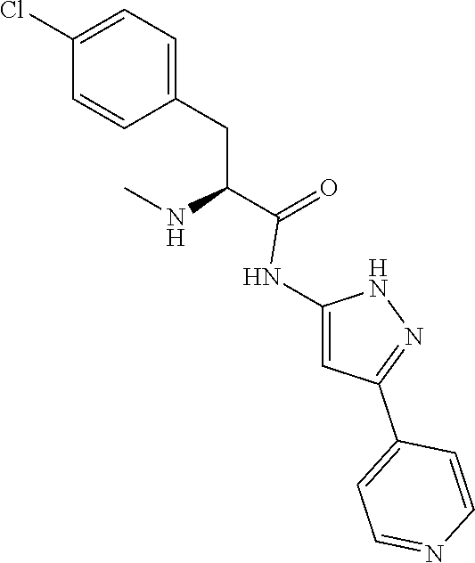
C1=C(CC(C(=O)NC2=CC(C3=CC=NC=C3)=NN2)NC)C=CC(Cl)=C1
